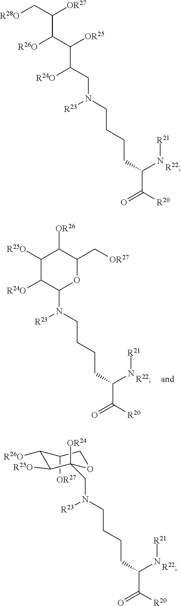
C(N(CCCCC(C([R20])=O)N[R21])[R23])C(C(C([R26O])C(C[R28O])[OR27])[OR25])[R24O].[R22].C1(N(CCCCC(C([R20])=O)N[R21])[R23])OC(C[OR27])C([OR26])C([R25O])C1[R24O].[R22].C1([OR27])C([R26O])C([R25O])C(CN(CCCCC(C([R20])=O)N[R21])[R23])([OR24])OC1.[R22]
